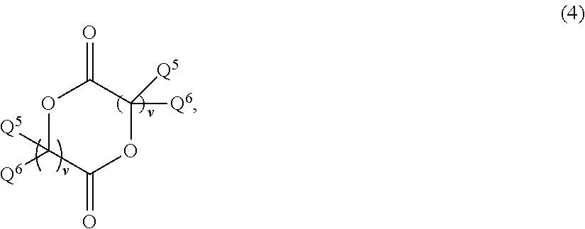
O1C([Q6])([Q5])C(=O)OC([Q6])([Q5])C1=O
